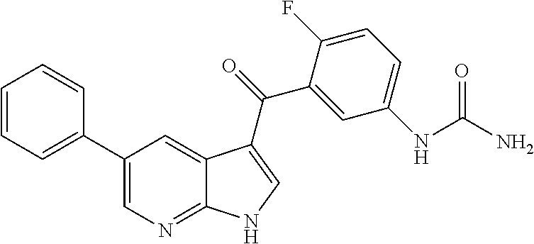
C1(C2=CC=CC=C2)=CN=C2C(=C1)C(C(=O)C1=CC(NC(N)=O)=CC=C1F)=CN2
